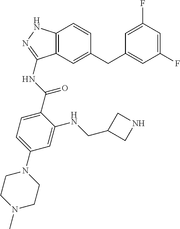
C12=C(C=C(CC3=CC(F)=CC(F)=C3)C=C1)C(NC(C1=CC=C(N3CCN(C)CC3)C=C1NCC1CNC1)=O)=NN2
